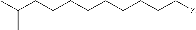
C(CCCCC[Z])CCCC(C)C
